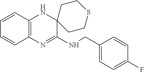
C1=CC2=C(C=C1)N=C(NCC1=CC=C(F)C=C1)C1(N2)CCSCC1
